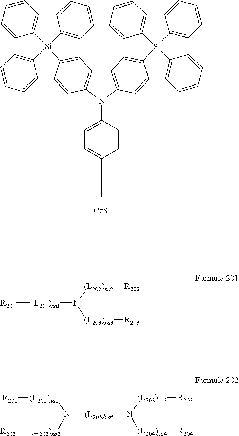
C12=C(N(C3=CC=C(C(C)(C)C)C=C3)C3=C1C=C([Si](C1=CC=CC=C1)(C1=CC=CC=C1)C1=CC=CC=C1)C=C3)C=CC([Si](C1=CC=CC=C1)(C1=CC=CC=C1)C1=CC=CC=C1)=C2.[R201][(L201)xa1]N([(L203)xa3][R203])[(L202)xa2][R202].N([(L205)xa5]N([(L204)xa4][R204])[(L203)xa3][R203])([(L201)xa1][R201])[(L202)xa2][R202]
